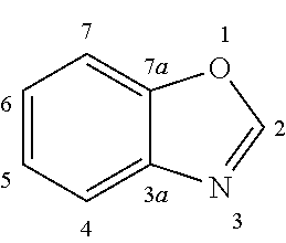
C1=CC=C2C(=C1)OC=N2
